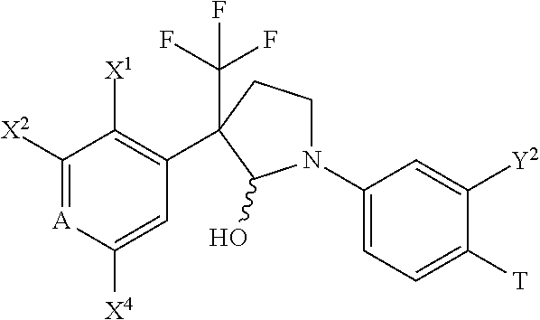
C1([X2])=[A]C([X4])=CC(C2(C(F)(F)F)CCN(C3=CC=C([T])C([Y2])=C3)C2O)=C1[X1]
